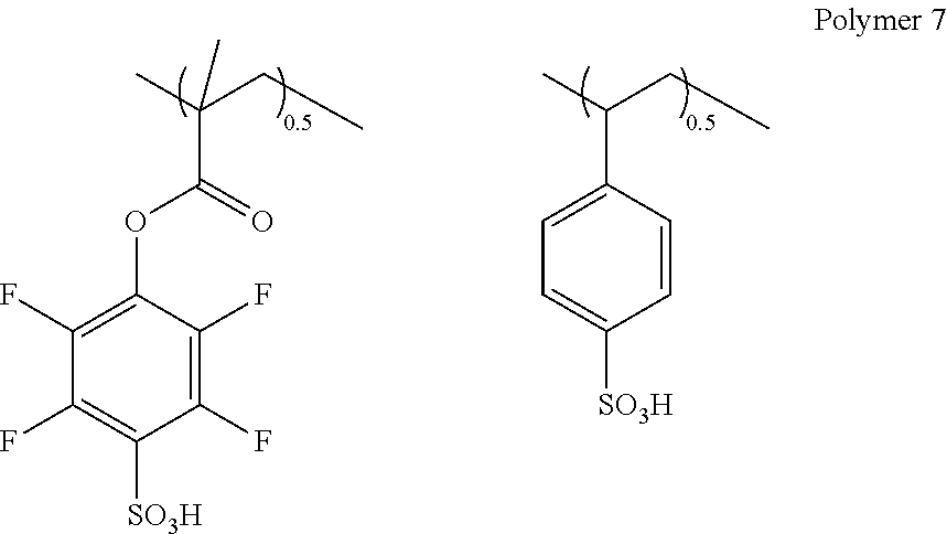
C1(F)=C(F)C(OC(C(C)(CC)C)=O)=C(F)C(F)=C1[SO3H].C1(C(C)CC)=CC=C([SO3H])C=C1
